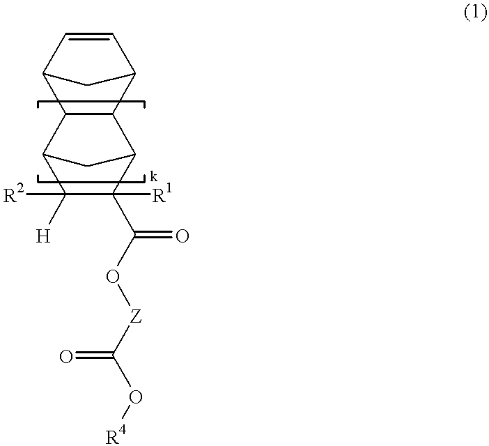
C12C3C(C(C=C1)C2)C1C(C(O[Z]C(O[R4])=O)=O)([R1])C([H])([R2])C3C1
